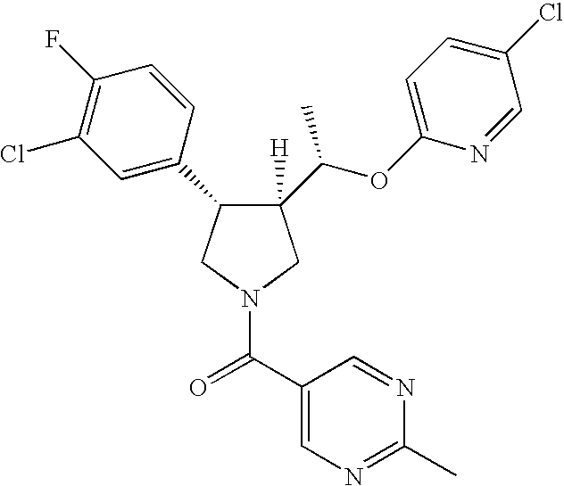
C1([H])(C(OC2=CC=C(Cl)C=N2)C)C(C2=CC(Cl)=C(F)C=C2)CN(C(C2=CN=C(C)N=C2)=O)C1
